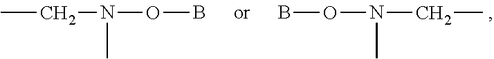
BON(CC)C.CCN(C)OB
